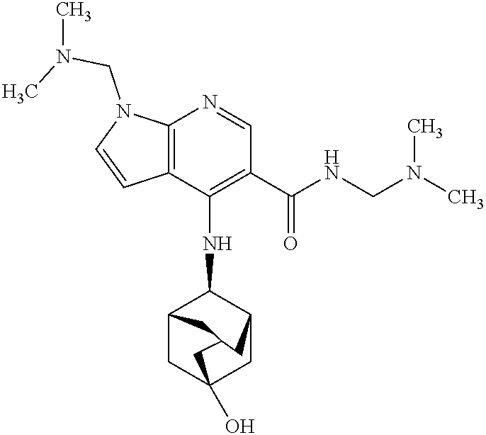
C12=C(C(NC3C4CC5(O)CC3CC(C4)C5)=C(C(=O)NCN(C)C)C=N1)C=CN2CN(C)C
